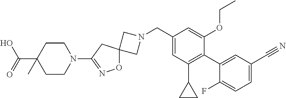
C1N(CC2=CC(C3CC3)=C(C3=CC(C#N)=CC=C3F)C(OCC)=C2)CC12ON=C(N1CCC(C(O)=O)(C)CC1)C2
